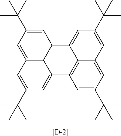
C1(C(C)(C)C)=CC2C3C(=C1)C=C(C(C)(C)C)C=C3C1=C3C2=CC(C(C)(C)C)=CC3=CC(C(C)(C)C)=C1.[[D-2]]
